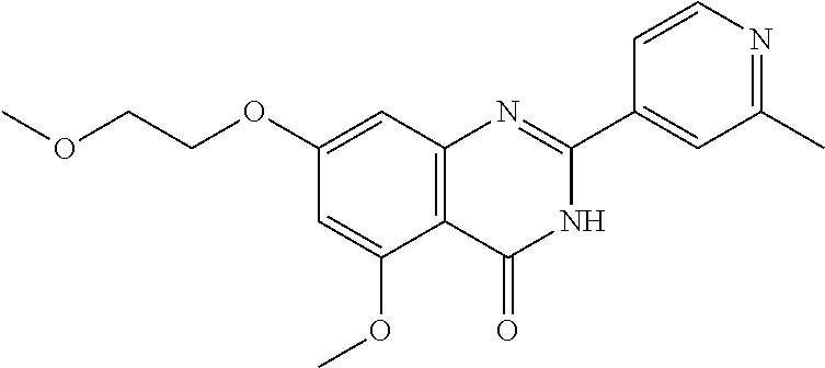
C1=C(OC)C2=C(C=C1OCCOC)N=C(C1=CC(C)=NC=C1)NC2=O
